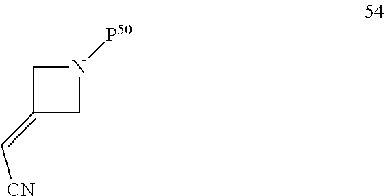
C(=C1CN([P50])C1)[CN]
